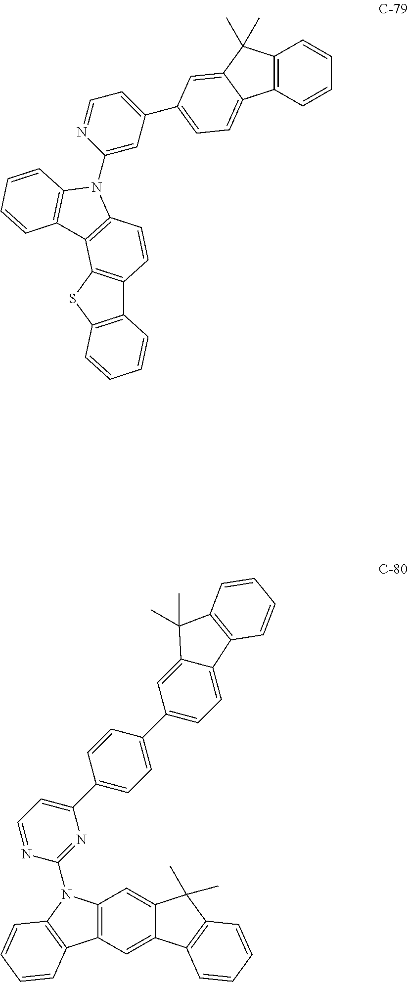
C12=C(SC3=C1C=CC1=C3C3=C(C=CC=C3)N1C1=CC(C3=CC=C4C5=C(C=CC=C5)C(C)(C)C4=C3)=CC=N1)C=CC=C2.C12=C(C=C3C(=C1)C(C)(C)C1=C3C=CC=C1)C1=C(C=CC=C1)N2C1=NC(C2=CC=C(C3=CC=C4C(=C3)C(C)(C)C3=C4C=CC=C3)C=C2)=CC=N1
